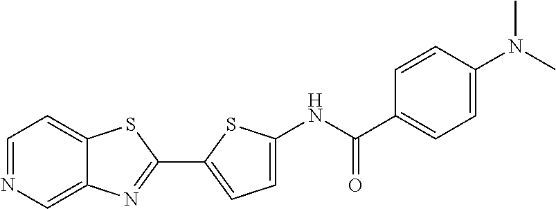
C1=NC=C2C(=C1)SC(C1=CC=C(NC(C3=CC=C(N(C)C)C=C3)=O)S1)=N2
